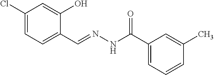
C1(Cl)=CC=C(C=NNC(=O)C2=CC=CC(C)=C2)C(O)=C1
